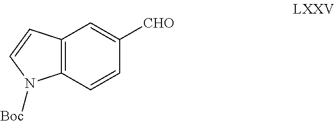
C12=C(C=CC([CHO])=C1)N([Boc])C=C2
